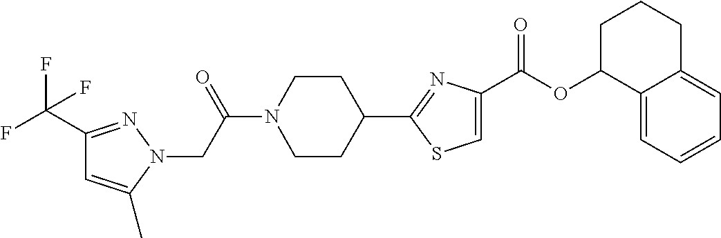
C1(C(F)(F)F)=NN(CC(N2CCC(C3=NC(C(OC4C5=CC=CC=C5CCC4)=O)=CS3)CC2)=O)C(C)=C1
